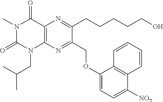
C1(OCC2=NC3=C(N=C2CCCCCO)C(=O)N(C)C(=O)N3CC(C)C)=CC=C([NO2])C2=C1C=CC=C2
